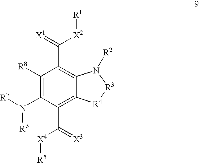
N([R6])(C1=C([R8])C(C(=[X1])[X2][R1])=C2C(=C1C([X4][R5])=[X3])[R4][R3]N2[R2])[R7]
